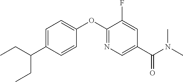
C1=C(C(CC)CC)C=CC(OC2=NC=C(C(N(C)C)=O)C=C2F)=C1
